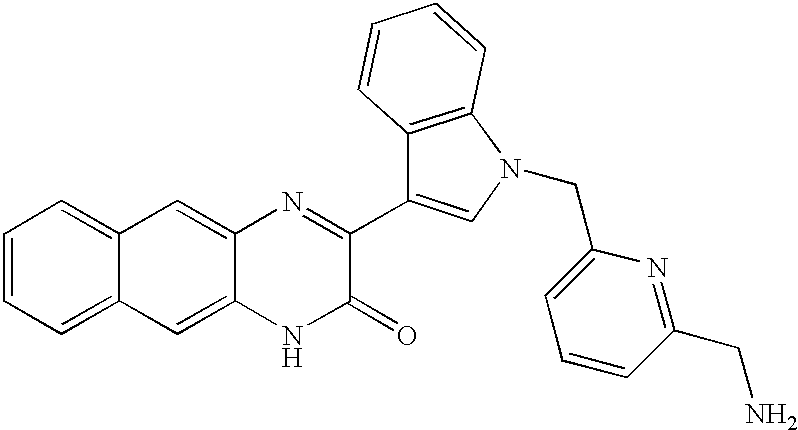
C1=CC=C2C(=C1)C=C1C(=C2)NC(=O)C(C2=CN(CC3=CC=CC(CN)=N3)C3=C2C=CC=C3)=N1
